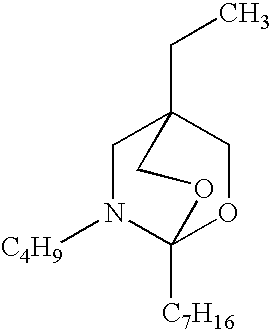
C1N([C4H9])C2([C7H16])OCC1(CC)CO2
